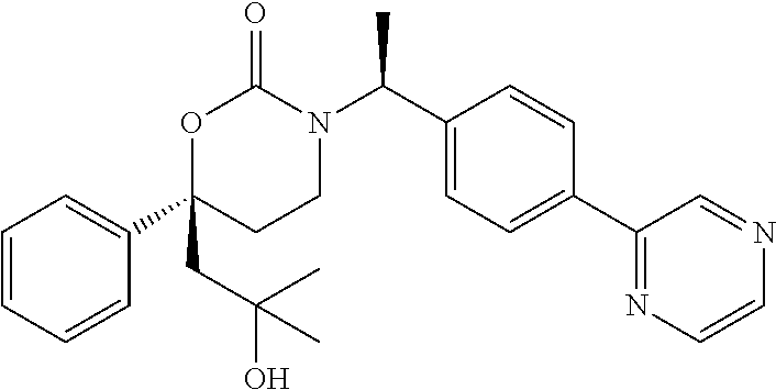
C1=CC=CC(C2(CC(O)(C)C)CCN(C(C3=CC=C(C4=NC=CN=C4)C=C3)C)C(=O)O2)=C1
